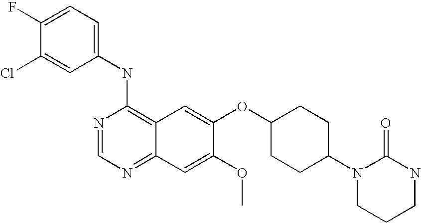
C1(NC2=C3C(=NC=N2)C=C(OC)C(OC2CCC(N4CCCNC4=O)CC2)=C3)=CC=C(F)C(Cl)=C1
